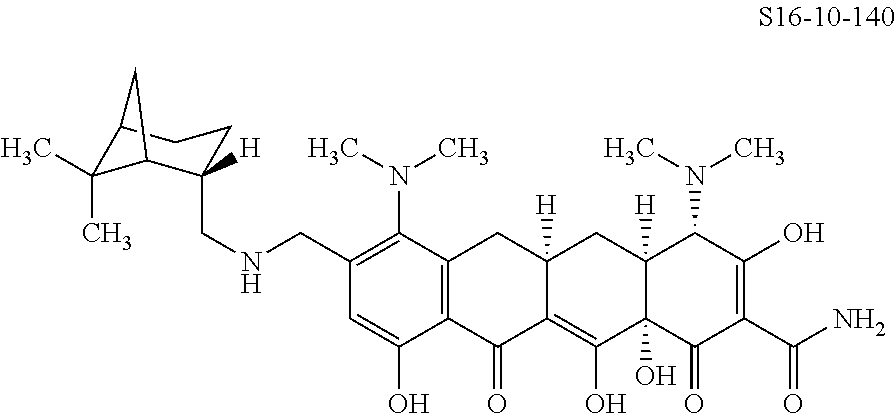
C1(CNCC2([H])C3C(C)(C)C(CC2)C3)=C(N(C)C)C2=C(C(O)=C1)C(=O)C1=C(O)C3(O)C([H])(CC1([H])C2)C(N(C)C)C(O)=C(C(N)=O)C3=O
